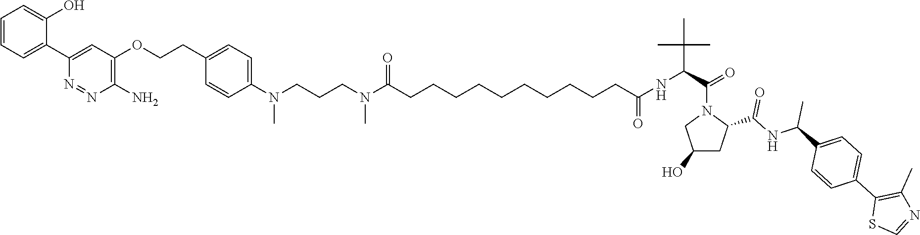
N(CCCN(C)C(=O)CCCCCCCCCCC(NC(C(C)(C)C)C(N1CC(O)CC1C(=O)NC(C)C1=CC=C(C2=C(C)N=CS2)C=C1)=O)=O)(C)C1=CC=C(CCOC2=C(N)N=NC(C3=CC=CC=C3O)=C2)C=C1
